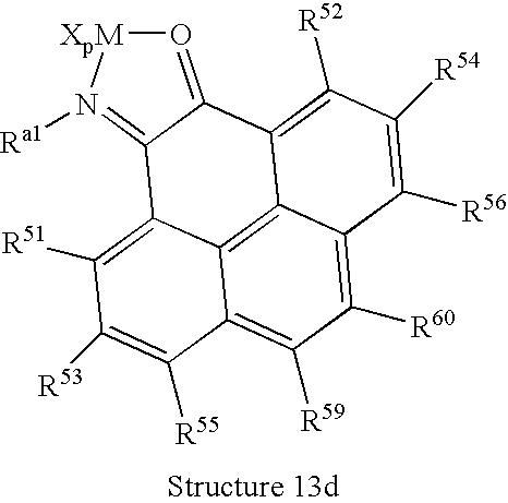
O1=C2C(=N([Ra1])[XpM]1)C1=C([R51])C([R53])=C([R55])C3=C([R59])C([R60])=C4C(=C13)C2=C([R52])C([R54])=C4[R56]
